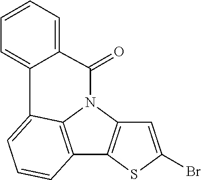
C1=CC=C2C(=C1)C1=CC=CC3=C1N(C1=C3SC(Br)=C1)C2=O
